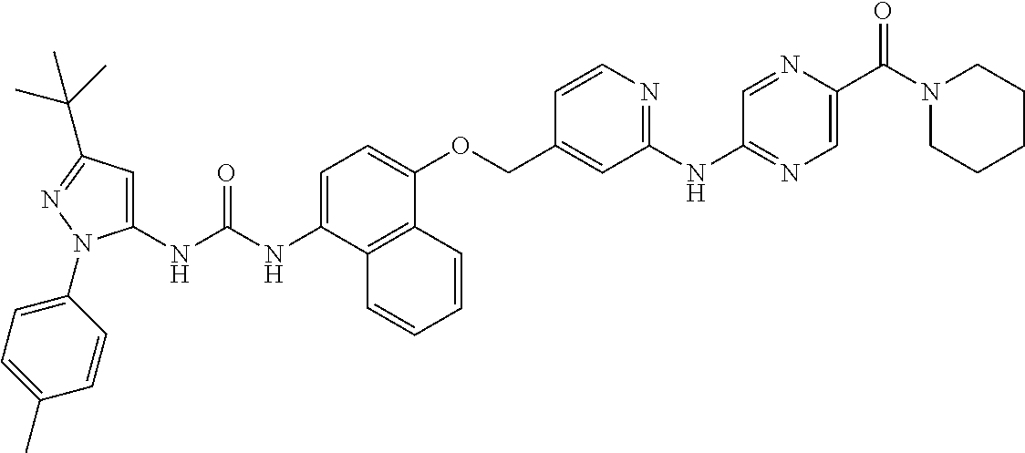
N(C(NC1=CC(C(C)(C)C)=NN1C1=CC=C(C)C=C1)=O)C1=CC=C(OCC2=CC(NC3=NC=C(C(N4CCCCC4)=O)N=C3)=NC=C2)C2=C1C=CC=C2
